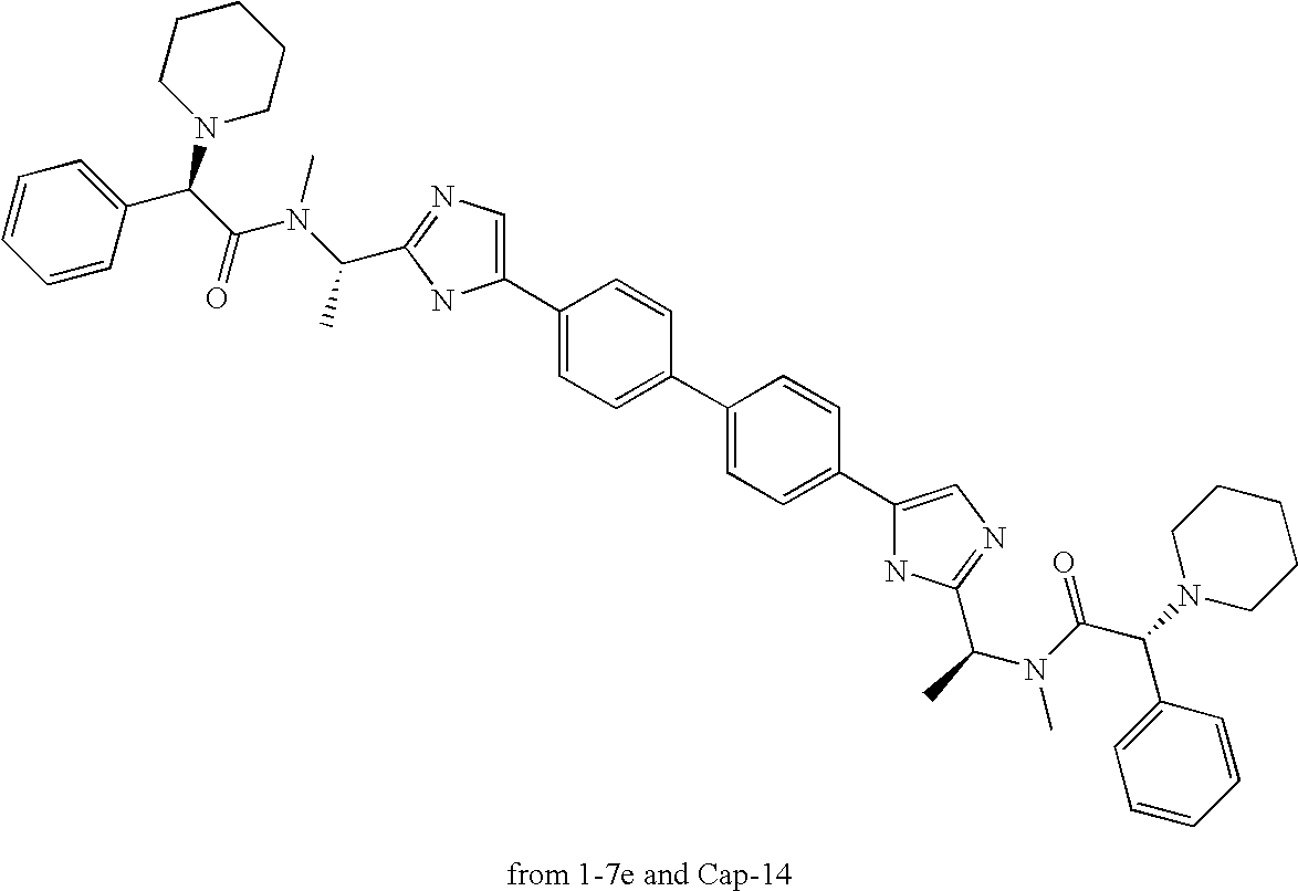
C1(C2=CC=C(C3=CC=C(C4=CN=C(C(C)N(C(=O)C(N5CCCCC5)C5=CC=CC=C5)C)N4)C=C3)C=C2)=CN=C(C(N(C(C(N2CCCCC2)C2=CC=CC=C2)=O)C)C)N1
